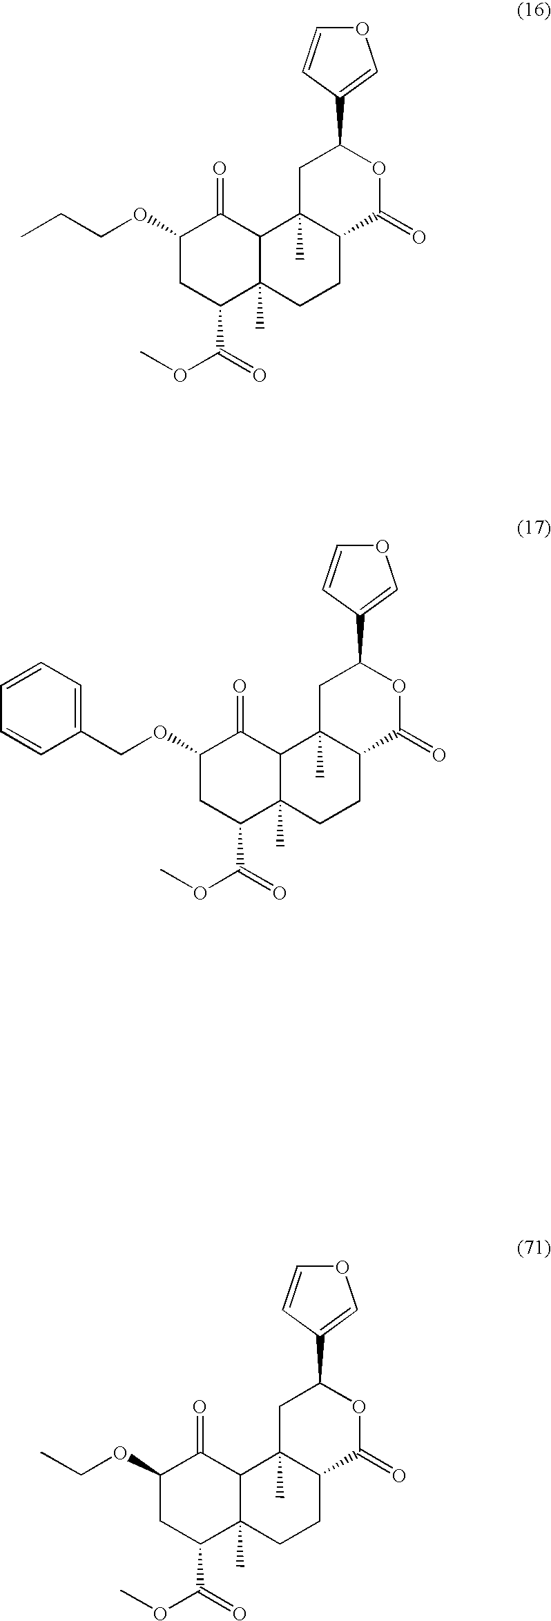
C1(OCCC)CC(C(=O)OC)C2(C)C(C1=O)C1(C)C(CC2)C(=O)OC(C2=COC=C2)C1.C1(OCC2=CC=CC=C2)CC(C(=O)OC)C2(C)C(C1=O)C1(C)C(CC2)C(=O)OC(C2=COC=C2)C1.C1(OCC)CC(C(=O)OC)C2(C)C(C1=O)C1(C)C(CC2)C(=O)OC(C2=COC=C2)C1
